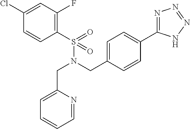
C(N(CC1=CC=C(C2=NN=NN2)C=C1)S(C1=C(F)C=C(Cl)C=C1)(=O)=O)C1=CC=CC=N1
